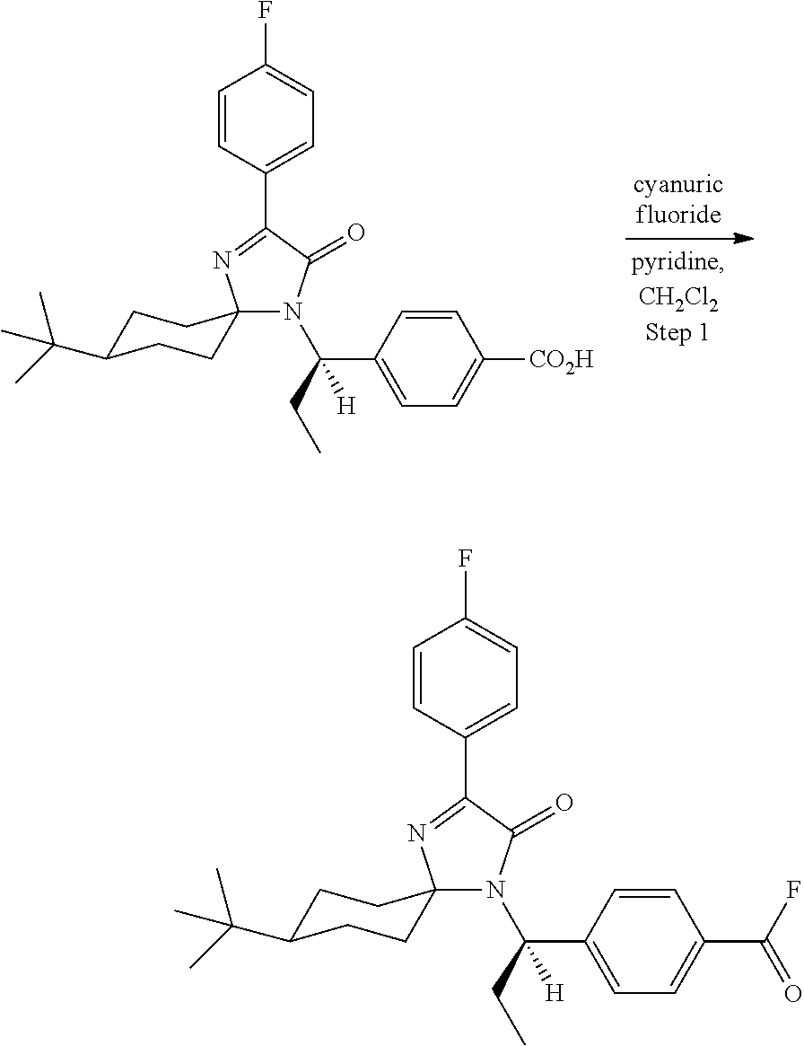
N1(C(CC)(C2=CC=C([CO2H])C=C2)[H])C(=O)C(C2=CC=C(F)C=C2)=NC12CCC(C(C)(C)C)CC2.N1(C(CC)(C2=CC=C(C(=O)F)C=C2)[H])C(=O)C(C2=CC=C(F)C=C2)=NC12CCC(C(C)(C)C)CC2
